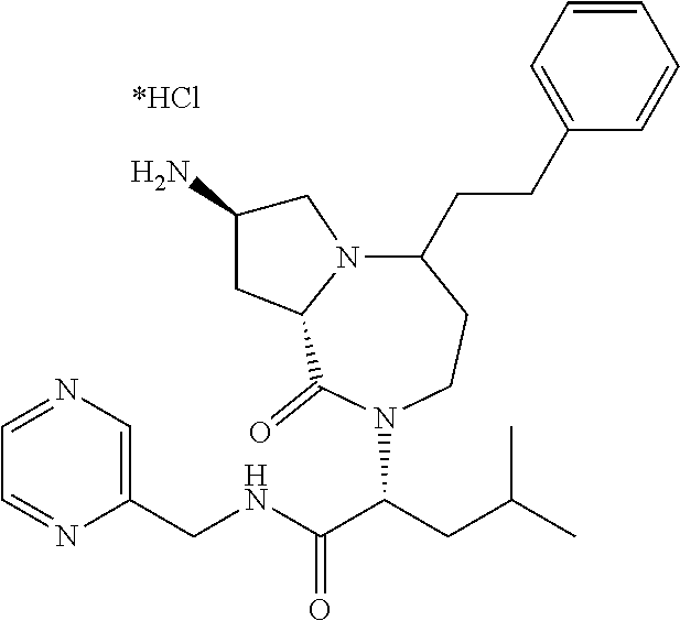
C1=NC=C(CNC(C(CC(C)C)N2C(=O)C3N(CC(N)C3)C(CCC3=CC=CC=C3)CC2)=O)N=C1
